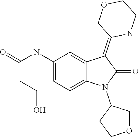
C1(N2C(=O)C(=C3COCCN3)C3=CC(NC(CCO)=O)=CC=C23)CCOC1
